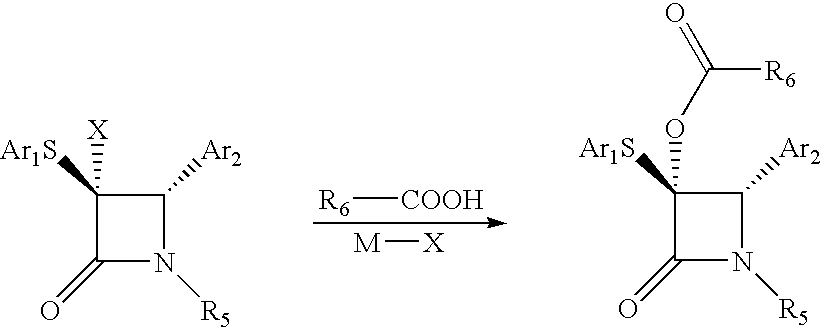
[R6][COOH].[M][X].C1([Ar1S])([X])C(=O)N([R5])C1[Ar2].C1([Ar1S])(OC([R6])=O)C(=O)N([R5])C1[Ar2]
